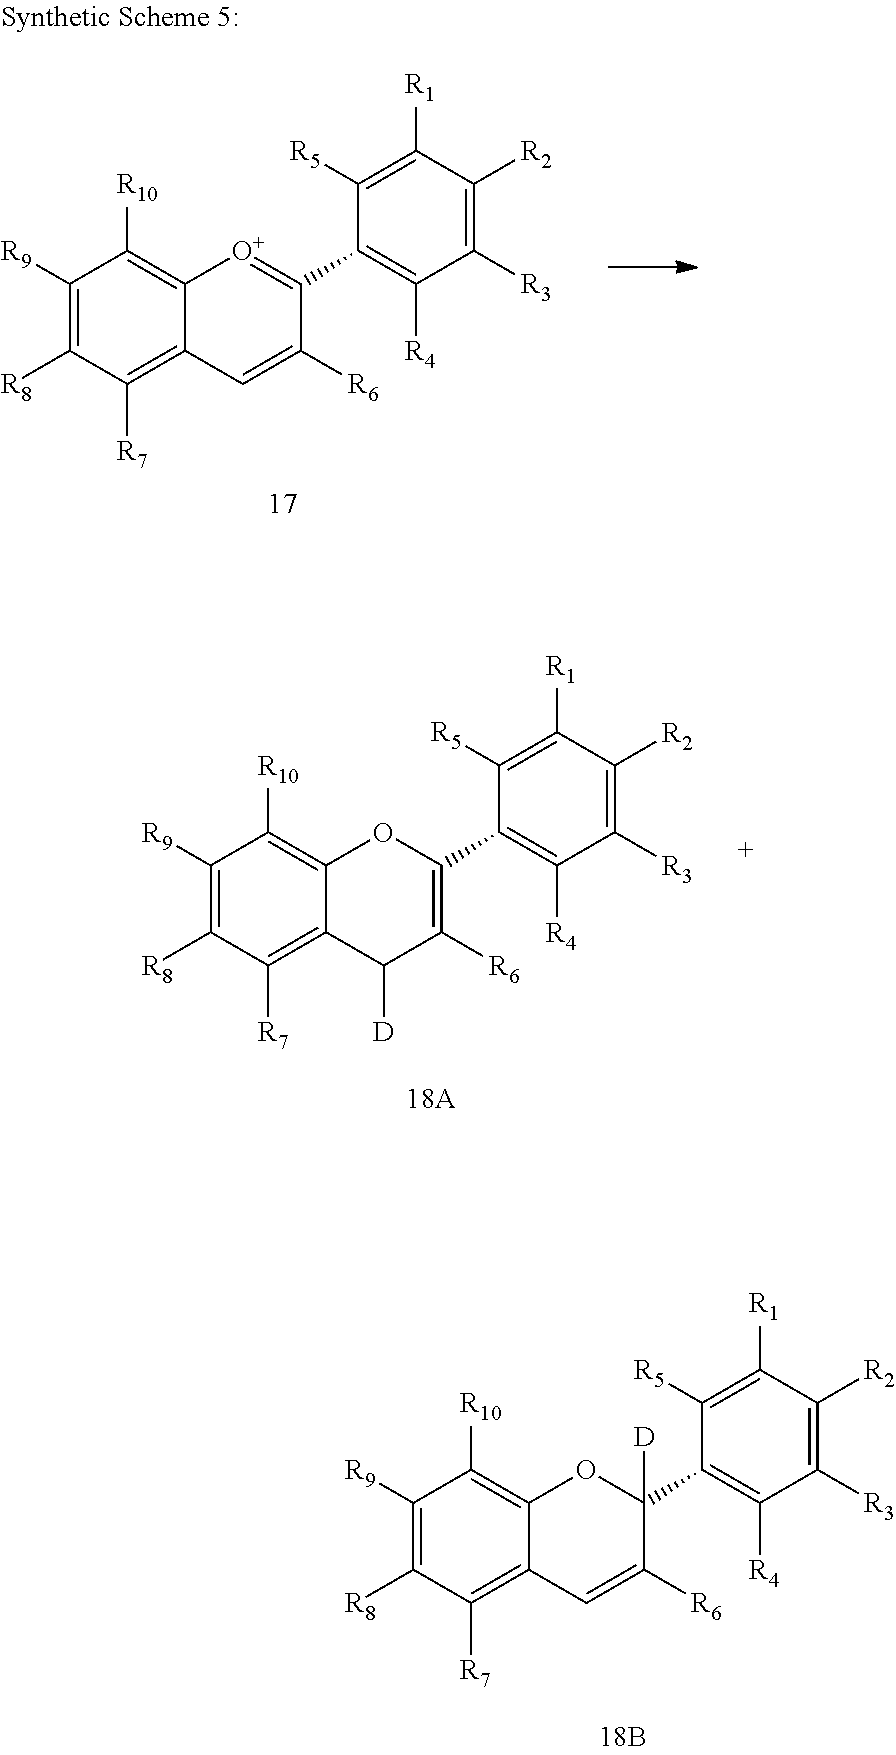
C1([R9])=C([R8])C([R7])=C2C(=C1[R10])[O+]=C(C1=C([R4])C([R3])=C([R2])C([R1])=C1[R5])C([R6])=C2.C1([R9])=C([R8])C([R7])=C2C(=C1[R10])OC(C1=C([R4])C([R3])=C([R2])C([R1])=C1[R5])([D])C([R6])=C2.C1([R9])=C([R8])C([R7])=C2C(=C1[R10])OC(C1=C([R4])C([R3])=C([R2])C([R1])=C1[R5])=C([R6])C2[D]
